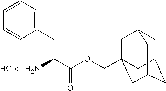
NC(CC1=CC=CC=C1)C(OCC12CC3CC(CC(C1)C3)C2)=O
